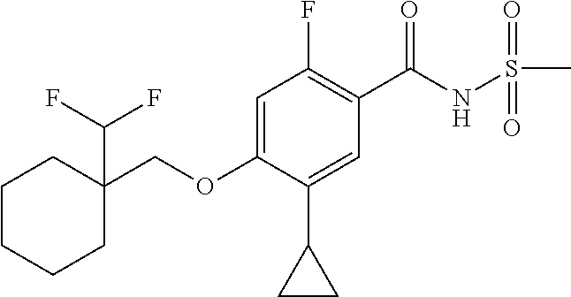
C(OC1=CC(F)=C(C(NS(C)(=O)=O)=O)C=C1C1CC1)C1(C(F)F)CCCCC1
